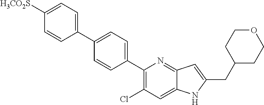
C1(C2=CC=C(C3=C(Cl)C=C4C(=N3)C=C(CC3CCOCC3)N4)C=C2)=CC=C([H3CO2S])C=C1
